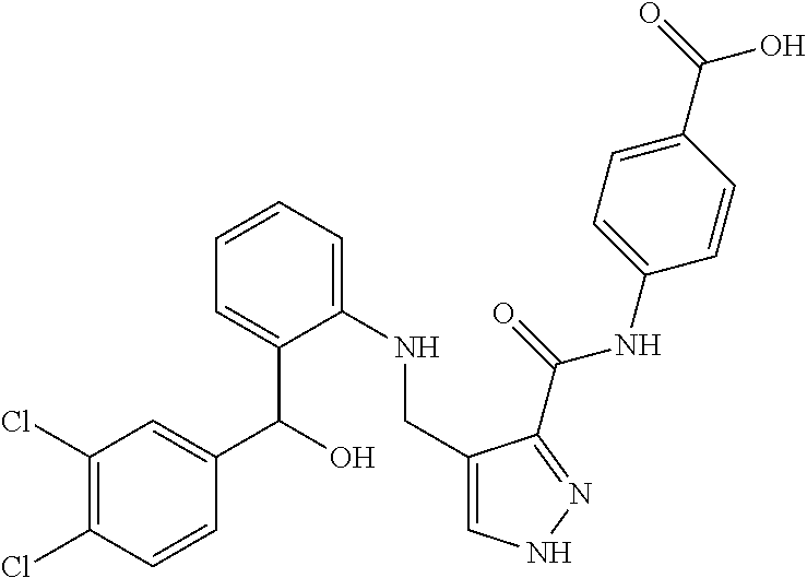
C1(C(=O)O)=CC=C(NC(=O)C2=NNC=C2CNC2=CC=CC=C2C(C2=CC(Cl)=C(Cl)C=C2)O)C=C1
